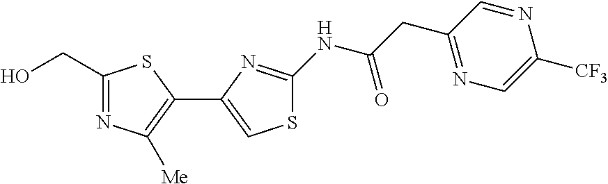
C1(CO)=NC([Me])=C(C2=CSC(NC(CC3=NC=C([CF3])N=C3)=O)=N2)S1
